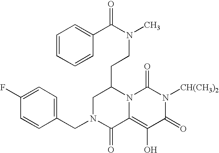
C1(CN2C(=O)C3=C(O)C(=O)N([CH(CH3)2])C(=O)N3C(CCN(C)C(C3=CC=CC=C3)=O)C2)=CC=C(F)C=C1
